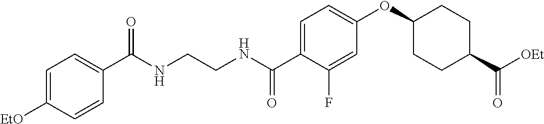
C1=C(C(NCCNC(C2=CC=C([EtO])C=C2)=O)=O)C(F)=CC(OC2CCC(C([OEt])=O)CC2)=C1
